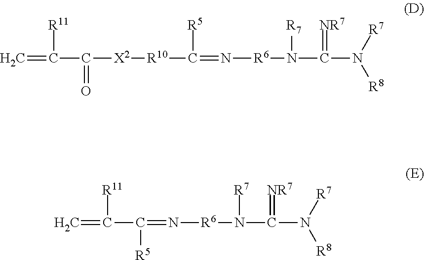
C=C([R11])C(=O)[X2][R10]C([R5])=N[R6]N([R7])C(=[NR7])N([R7])[R8].C=C([R11])C([R5])=N[R6]N([R7])C(=[NR7])N([R7])[R8]
